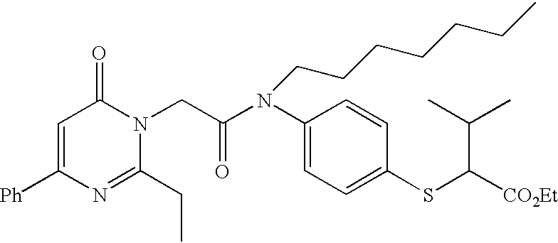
C1(CC)=NC([Ph])=CC(=O)N1CC(N(C1=CC=C(SC([CO2Et])C(C)C)C=C1)CCCCCCC)=O
